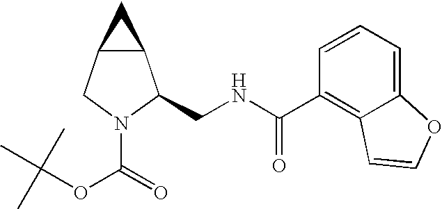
C12C(CN(C(=O)OC(C)(C)C)C1CNC(C1=C3C(=CC=C1)OC=C3)=O)C2
